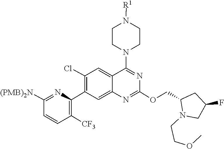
O(C1=NC2=CC(C3=C([CF3])C=CC([(PMB)2N])=N3)=C(Cl)C=C2C(N2CCN([R1])CC2)=N1)CC1N(CCOC)CC(F)C1
